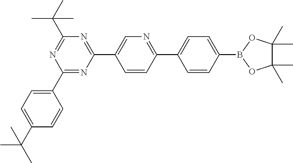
C1(C2=CC=C(C(C)(C)C)C=C2)=NC(C2=CN=C(C3=CC=C(B4OC(C)(C)C(C)(C)O4)C=C3)C=C2)=NC(C(C)(C)C)=N1
